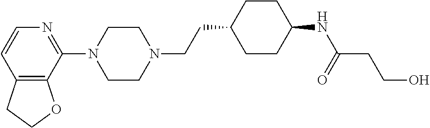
C12=C(C(N3CCN(CCC4CCC(NC(CCO)=O)CC4)CC3)=NC=C1)OCC2
